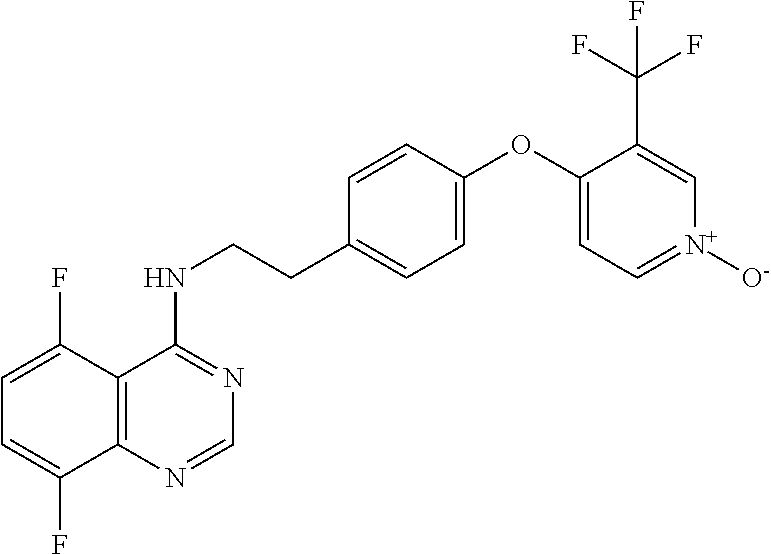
C1=C(F)C2=C(C(F)=C1)N=CN=C2NCCC1=CC=C(OC2=CC=[N+]([O-])C=C2C(F)(F)F)C=C1
